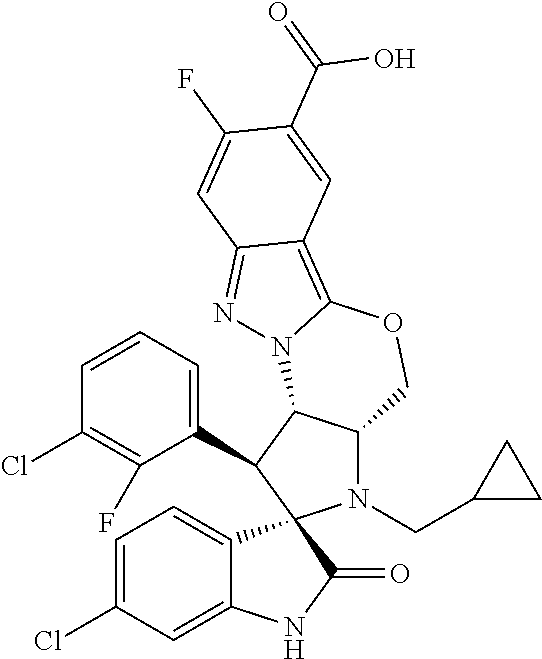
C1=CC=C(C2C3C(N(CC4CC4)C24C2=CC=C(Cl)C=C2NC4=O)COC2=C4C(=NN32)C=C(F)C(C(O)=O)=C4)C(F)=C1Cl
